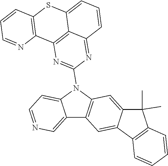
C12=CN=CC=C1N(C1=NC3=C4C(=N1)C=CC=C4SC1=C3N=CC=C1)C1=C2C=C2C(=C1)C(C)(C)C1=C2C=CC=C1
